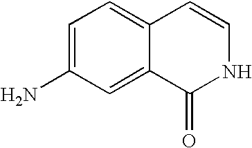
C1=C(N)C=C2C(=C1)C=CNC2=O
